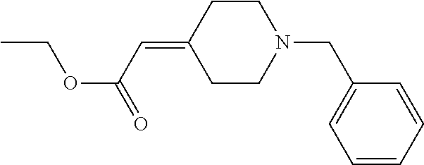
C1CN(CC2=CC=CC=C2)CCC1=CC(OCC)=O
